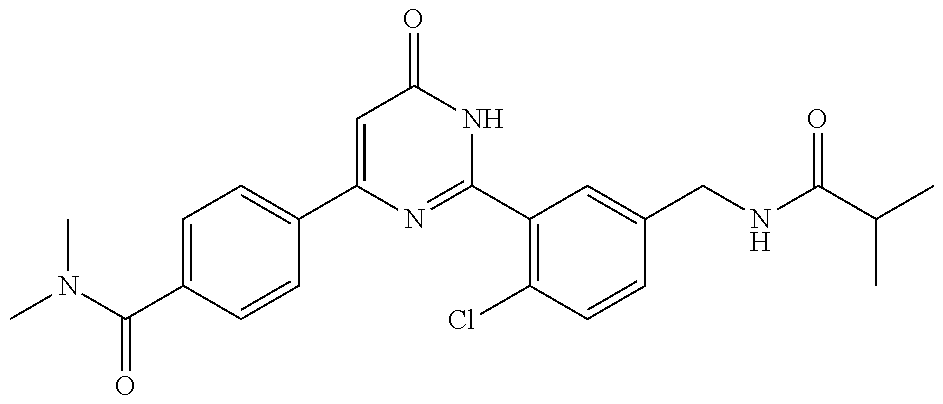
C1(C2=CC=C(C(N(C)C)=O)C=C2)=CC(=O)NC(C2=C(Cl)C=CC(CNC(C(C)C)=O)=C2)=N1
